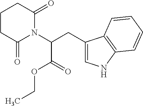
C1CC(=O)N(C(CC2=CNC3=C2C=CC=C3)C(=O)OCC)C(=O)C1
